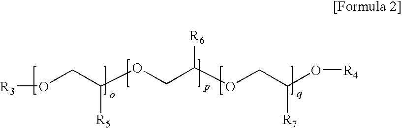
O(CC(OCC(OCC(O[R4])[R7])[R6])[R5])[R3]
